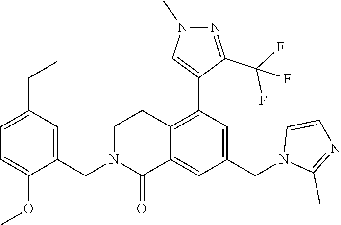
C1(CN2C(=O)C3=CC(CN4C(C)=NC=C4)=CC(C4=CN(C)N=C4C(F)(F)F)=C3CC2)=CC(CC)=CC=C1OC
